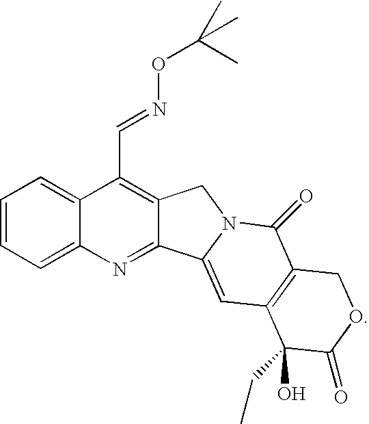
C12=CC=CC=C1N=C1C(=C2C=NOC(C)(C)C)CN2C1=CC1=C(C2=O)COC(=O)C1(CC)O
